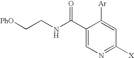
[PhO]CCNC(=O)C1=CN=C([X])C=C1[Ar]
